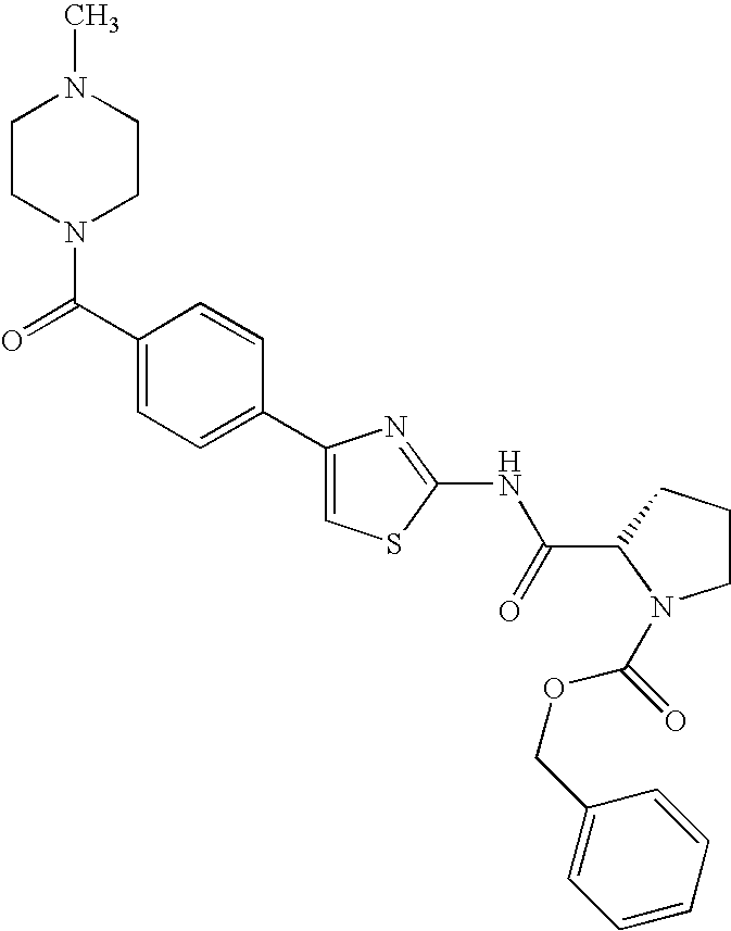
C1(C2=CC=C(C(=O)N3CCN(C)CC3)C=C2)=CSC(NC(C2N(C(OCC3=CC=CC=C3)=O)CCC2)=O)=N1
